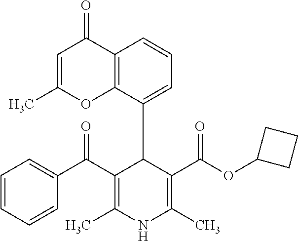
C12=C(C(C3C(C(=O)C4=CC=CC=C4)=C(C)NC(C)=C3C(OC3CCC3)=O)=CC=C1)OC(C)=CC2=O
